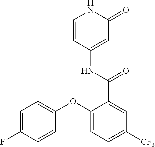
C1=CC(NC(=O)C2=CC([CF3])=CC=C2OC2=CC=C(F)C=C2)=CC(=O)N1
